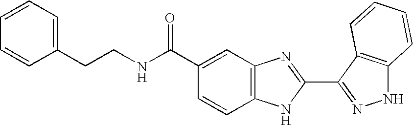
C12=C(C=C(C(NCCC3=CC=CC=C3)=O)C=C1)N=C(C1=NNC3=C1C=CC=C3)N2
